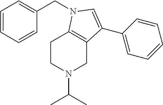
C1=CC=CC(CN2C3=C(CN(C(C)C)CC3)C(C3=CC=CC=C3)=C2)=C1
